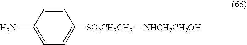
C1=C([SO2CH2CH2][NHCH2CH2OH])C=CC(N)=C1
